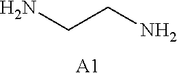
[A1].NCCN
